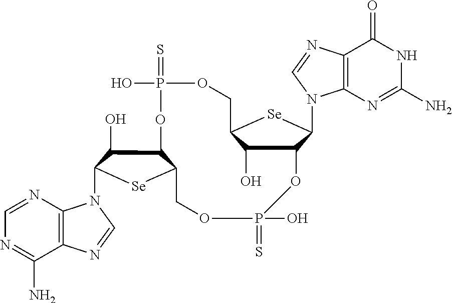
C12=C(N=CN=C1N)N(C1C(O)C3C([Se]1)COP(=S)(O)OC1C(O)C(COP(=S)(O)O3)[Se]C1N1C3=C(N=C1)C(=O)NC(N)=N3)C=N2
